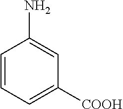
C1=CC=C([COOH])C=C1N
